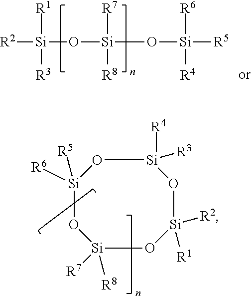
[R2][Si](O[Si]([R7])([R8])O[Si]([R5])([R6])[R4])([R1])[R3].[Si]1([R6])([R5])O[Si]([R7])([R8])O[Si]([R1])([R2])O[Si]([R4])([R3])O1
